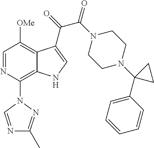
C1=NC(N2C=NC(C)=N2)=C2C(=C1[OMe])C(C(C(=O)N1CCN(C3(C4=CC=CC=C4)CC3)CC1)=O)=CN2
